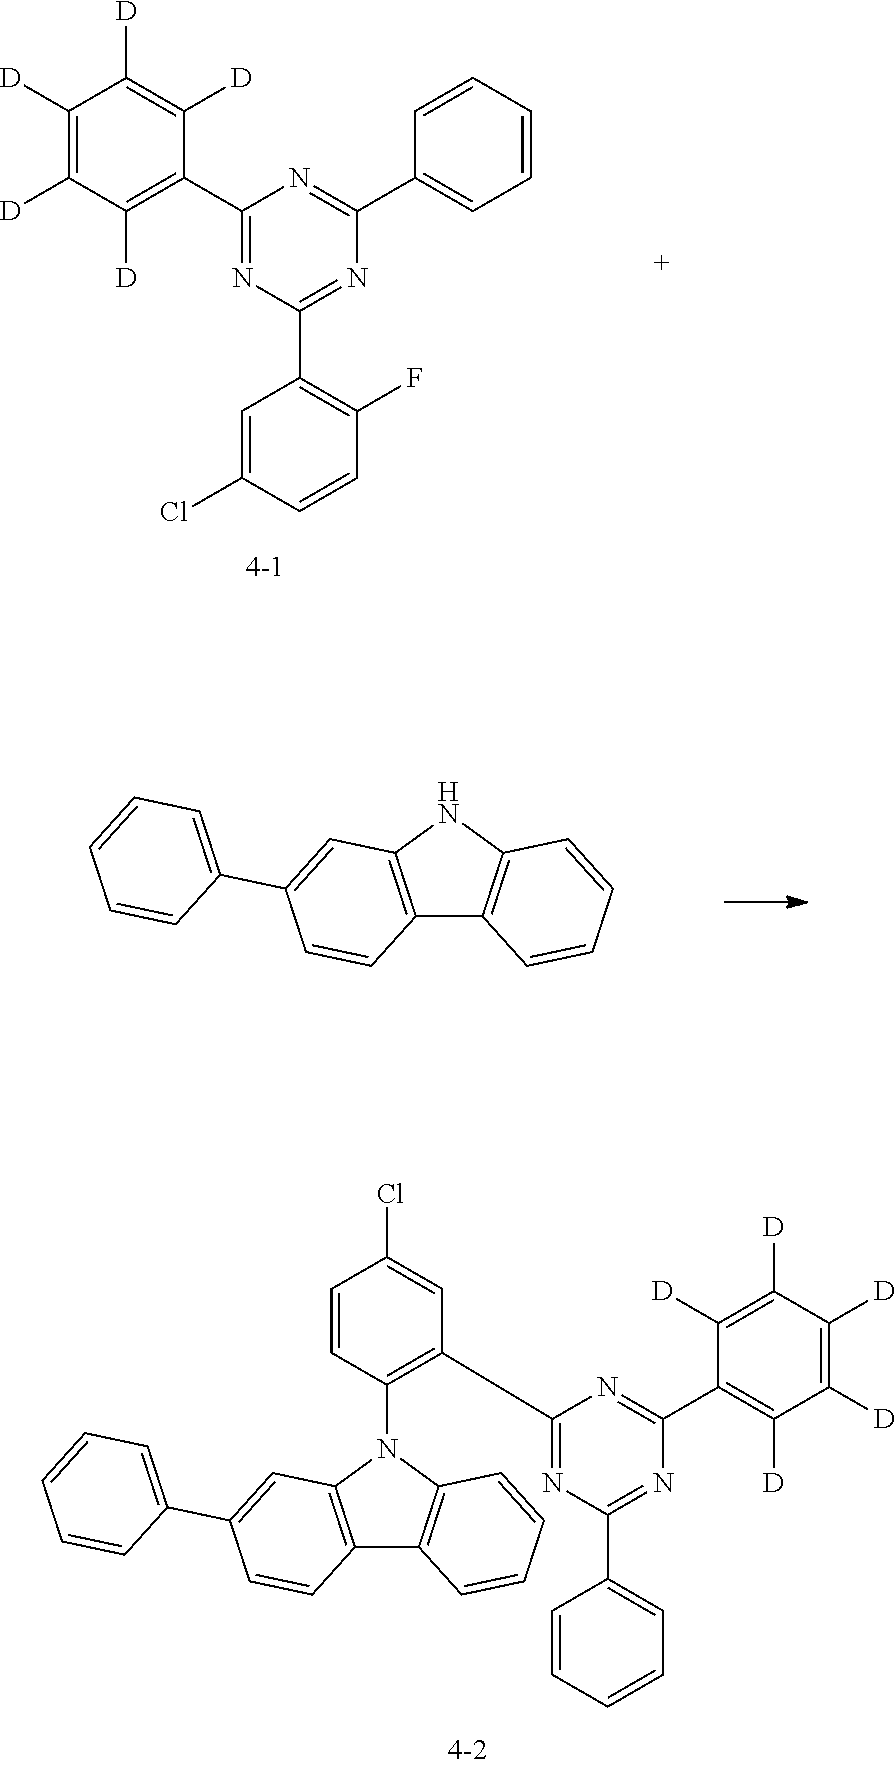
C1([D])=C([D])C([D])=C(C2=NC(C3=C(F)C=CC(Cl)=C3)=NC(C3=CC=CC=C3)=N2)C([D])=C1[D].C12=C(NC3=C1C=CC=C3)C=C(C1=CC=CC=C1)C=C2.C1(C2=C(N3C4=C(C5=C3C=CC=C5)C=CC(C3=CC=CC=C3)=C4)C=CC(Cl)=C2)=NC(C2=CC=CC=C2)=NC(C2=C([D])C([D])=C([D])C([D])=C2[D])=N1
